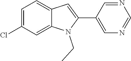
C1=C(Cl)C=C2C(=C1)C=C(C1=CN=CN=C1)N2CC
